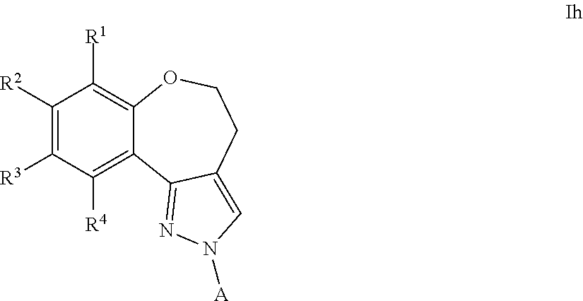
C1([R2])=C([R3])C([R4])=C2C(=C1[R1])OCCC1=CN([A])N=C21
